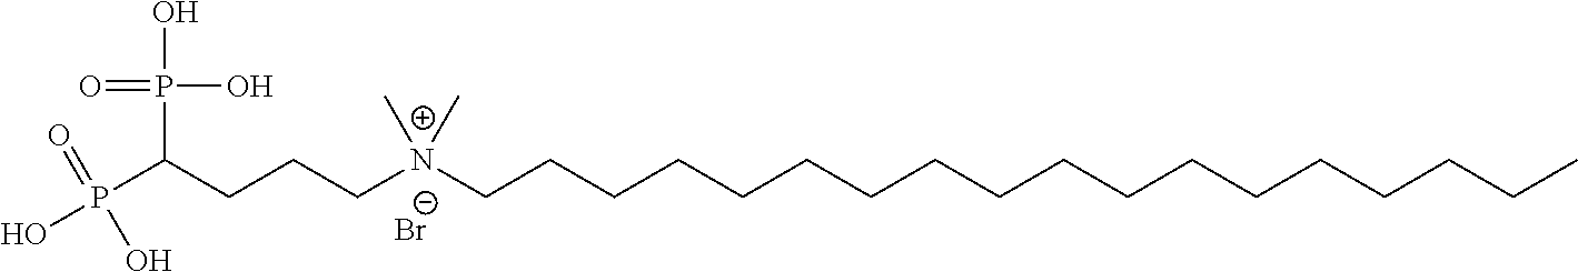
P(C(CCC[N+](CCCCCCCCCCCCCCCCCC)(C)C)P(O)(O)=O)(O)(=O)O.[Br-]
